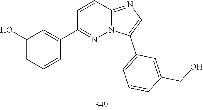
C1(C2=CC(O)=CC=C2)=NN2C(=NC=C2C2=CC=CC(CO)=C2)C=C1
